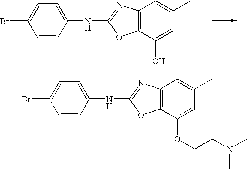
C1=CC(NC2=NC3=C(O2)C(O)=CC(C)=C3)=CC=C1Br.C1=CC(NC2=NC3=C(O2)C(OCCN(C)C)=CC(C)=C3)=CC=C1Br
